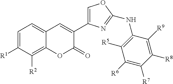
C1=C([R1])C([R2])=C2C(=C1)C=C(C1=COC(NC3=C([R5])C([R6])=C([R7])C([R8])=C3[R9])=N1)C(=O)O2
